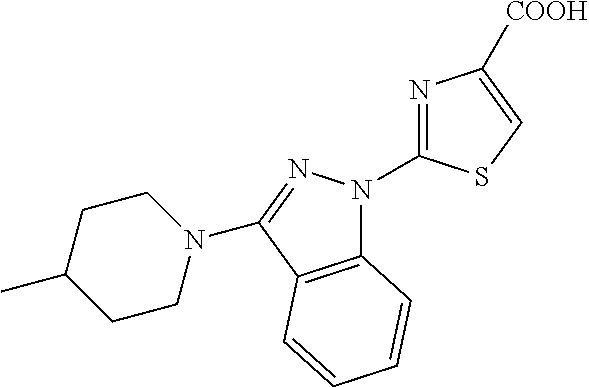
C12=C(C(N3CCC(C)CC3)=NN1C1=NC([COOH])=CS1)C=CC=C2
